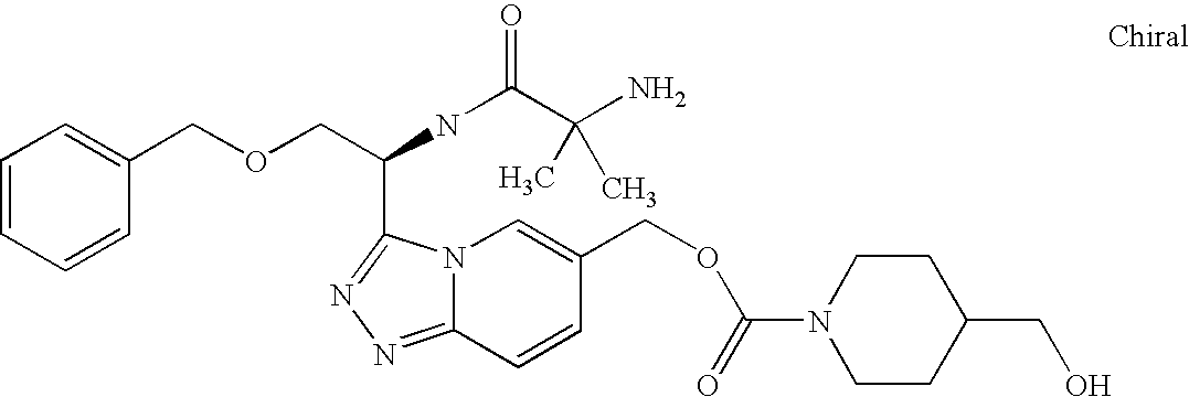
N12C(=NN=C1C(COCC1=CC=CC=C1)NC(C(N)(C)C)=O)C=CC(COC(N1CCC(CO)CC1)=O)=C2
